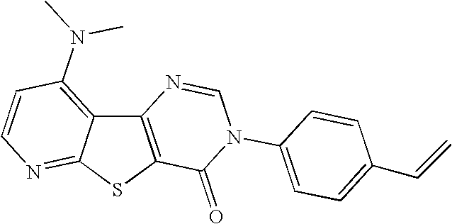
C12=C(SC3=NC=CC(N(C)C)=C13)C(=O)N(C1=CC=C(C=C)C=C1)C=N2
